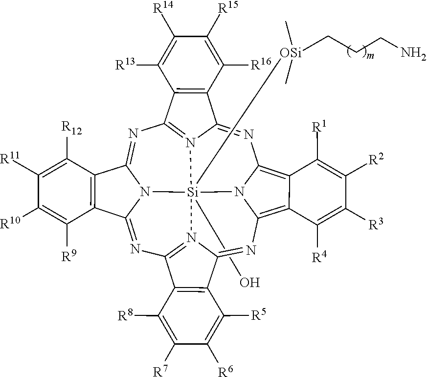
N1=C2N3=C(N=C4N5C(=NC6=N7C(=NC8=C9C(=C1N8[Si]753(O)[OSi](CCCN)(C)C)C([R1])=C([R2])C([R3])=C9[R4])C1=C6C([R8])=C([R7])C([R6])=C1[R5])C1=C4C([R12])=C([R11])C([R10])=C1[R9])C1=C2C([R16])=C([R15])C([R14])=C1[R13]
